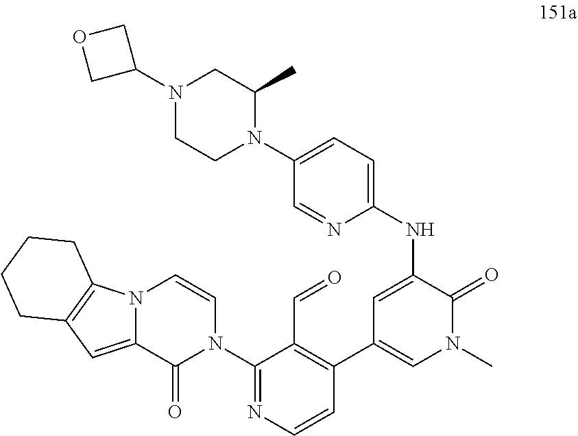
N(C1=CC(C2=C(C=O)C(N3C=CN4C(=CC5=C4CCCC5)C3=O)=NC=C2)=CN(C)C1=O)C1=CC=C(N2C(C)CN(C3COC3)CC2)C=N1
